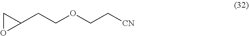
C1OC1CCOCC[CN]
